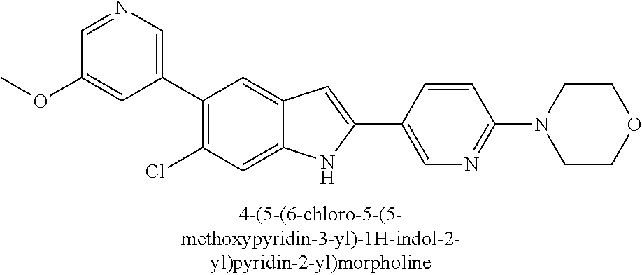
C1=NC=C(C2=C(Cl)C=C3C(=C2)C=C(C2=CN=C(N4CCOCC4)C=C2)N3)C=C1OC
